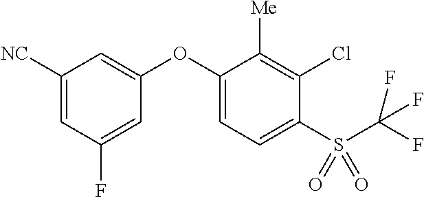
C1([NC])=CC(F)=CC(OC2=CC=C(S(C(F)(F)F)(=O)=O)C(Cl)=C2[Me])=C1
